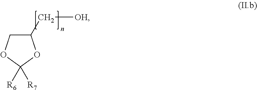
C1(C[OH])COC([R6])([R7])O1
